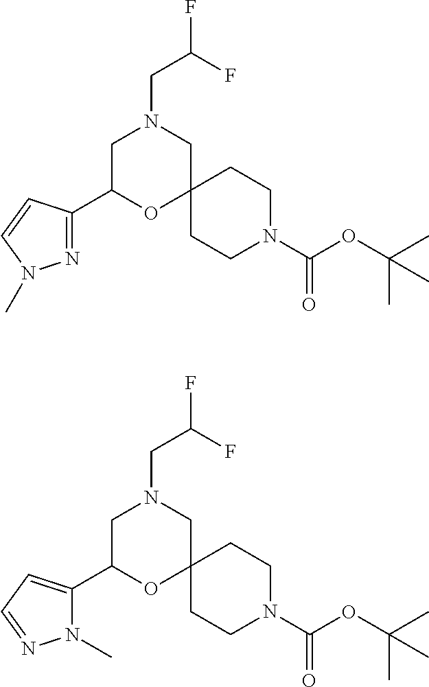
O(C(N1CCC2(CC1)CN(CC(F)F)CC(C1=NN(C)C=C1)O2)=O)C(C)(C)C.O(C(N1CCC2(CC1)CN(CC(F)F)CC(C1=CC=NN1C)O2)=O)C(C)(C)C
